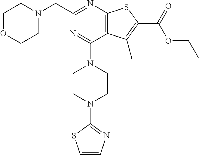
C12=C(N=C(CN3CCOCC3)N=C1N1CCN(C3=NC=CS3)CC1)SC(C(OCC)=O)=C2C
